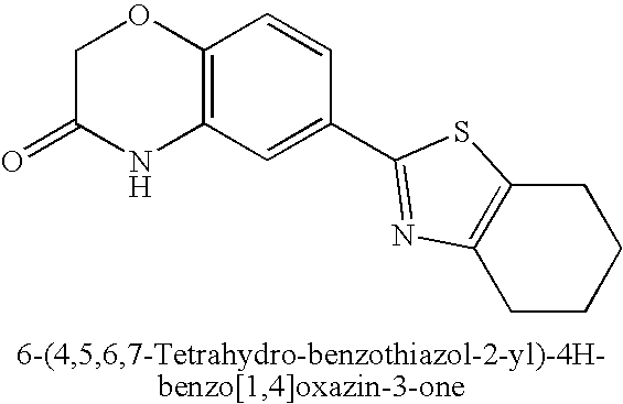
C1C(=O)NC2=C(O1)C=CC(C1=NC3=C(CCCC3)S1)=C2
